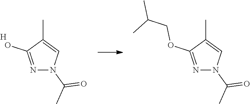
N1=C(O)C(C)=CN1C(C)=O.[H].N1=C(OCC(C)C)C(C)=CN1C(C)=O
